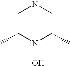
C1C(C)N(O)C(C)CN1
